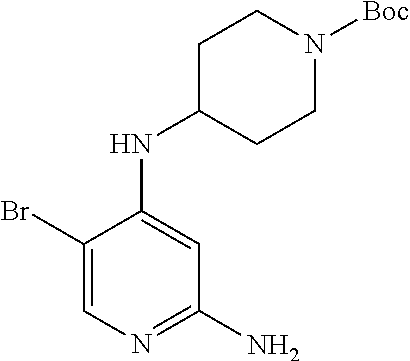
BrC1=CN=C(N)C=C1NC1CCN([Boc])CC1
